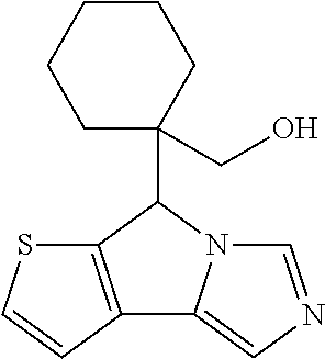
C12=C(C(C3(CO)CCCCC3)N3C1=CN=C3)SC=C2
